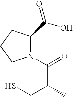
N1(C(=O)C(C)CS)C(C(O)=O)CCC1
